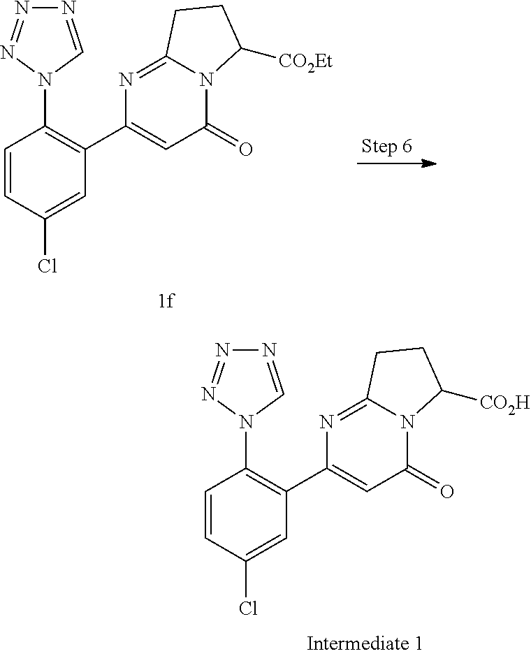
N1=CN(C2=C(C3=CC(=O)N4C(=N3)CCC4[CO2H])C=C(Cl)C=C2)N=N1.N1=CN(C2=C(C3=CC(=O)N4C(=N3)CCC4[CO2Et])C=C(Cl)C=C2)N=N1
